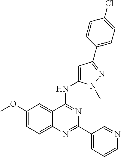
C1(OC)=CC=C2C(=C1)C(NC1=CC(C3=CC=C(Cl)C=C3)=NN1C)=NC(C1=CC=CN=C1)=N2
